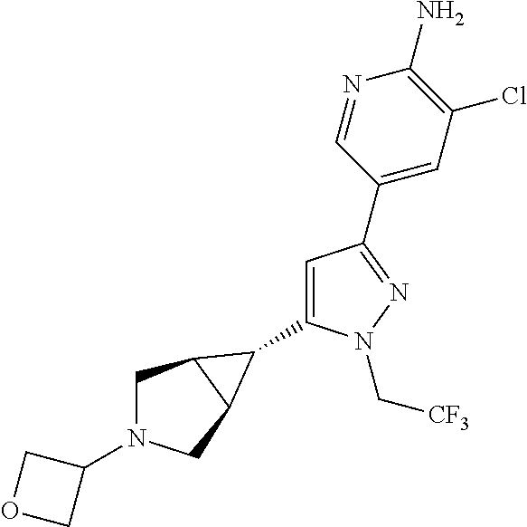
C1(C2C3CN(C4COC4)CC32)=CC(C2=CC(Cl)=C(N)N=C2)=NN1C[CF3]
